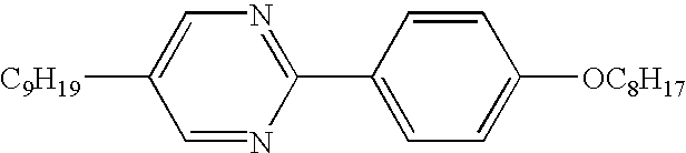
C1=NC(C2=CC=C([OC8H17])C=C2)=NC=C1[C9H19]
